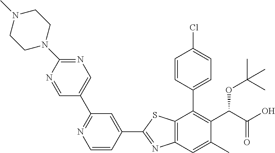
C1(C2=NC3=C(S2)C(C2=CC=C(Cl)C=C2)=C(C(C(O)=O)OC(C)(C)C)C(C)=C3)=CC(C2=CN=C(N3CCN(C)CC3)N=C2)=NC=C1
